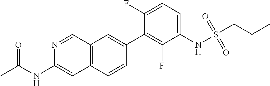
N1=CC2=C(C=C1NC(=O)C)C=CC(C1=C(F)C(NS(CCC)(=O)=O)=CC=C1F)=C2
